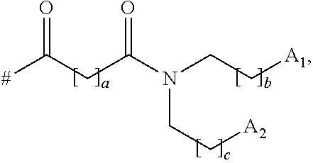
O=C(CC(N(CC[A1])CC[A2])=O)[#]
